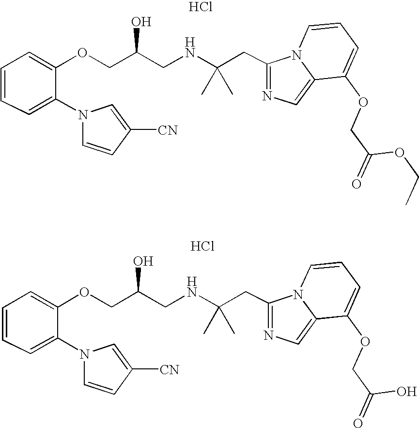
C1=C(N2C=CC([CN])=C2)C(OCC(CNC(CC2=NC=C3N2C=CC=C3OCC(=O)OCC)(C)C)O)=CC=C1.Cl.C1=C(N2C=CC([CN])=C2)C(OCC(CNC(CC2=NC=C3N2C=CC=C3OCC(=O)O)(C)C)O)=CC=C1.Cl
